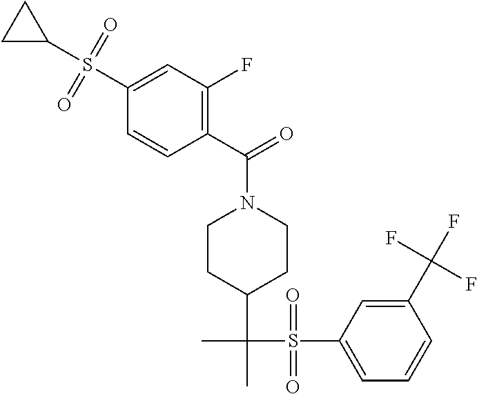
C1(C(F)(F)F)=CC(S(C(C)(C2CCN(C(C3=C(F)C=C(S(C4CC4)(=O)=O)C=C3)=O)CC2)C)(=O)=O)=CC=C1
